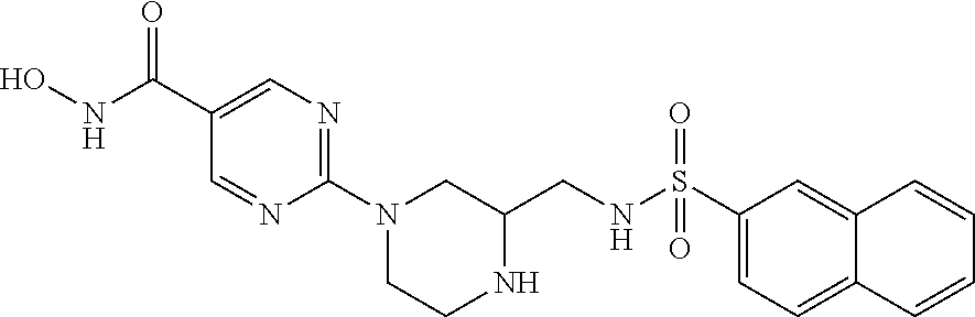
C1(C(=O)NO)=CN=C(N2CCNC(CNS(C3=CC=C4C(=C3)C=CC=C4)(=O)=O)C2)N=C1
